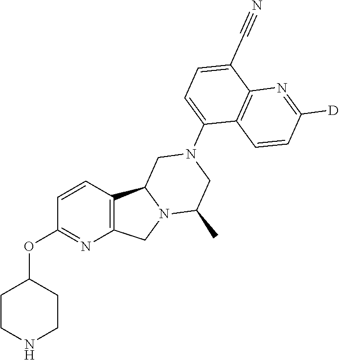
C1CNCCC1OC1=NC2=C(C=C1)C1N(C2)C(C)CN(C2=CC=C(C#N)C3=C2C=CC([D])=N3)C1
